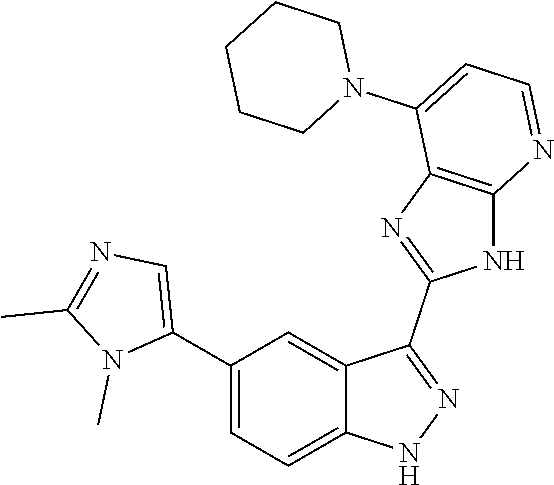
C1(C2=CC=C3C(=C2)C(C2=NC4=C(N2)N=CC=C4N2CCCCC2)=NN3)=CN=C(C)N1C
